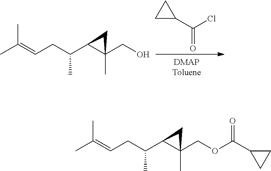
C1(C(Cl)=O)CC1.CC(=CCC(C1C(CO)(C)C1)C)C.CC(=CCC(C1C(COC(C2CC2)=O)(C)C1)C)C
